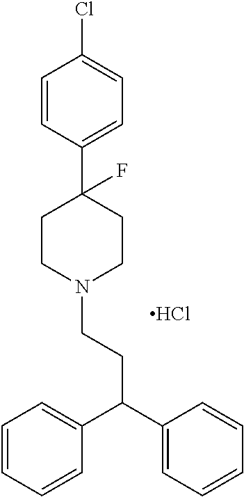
C1=CC(C2(F)CCN(CCC(C3=CC=CC=C3)C3=CC=CC=C3)CC2)=CC=C1Cl.Cl
